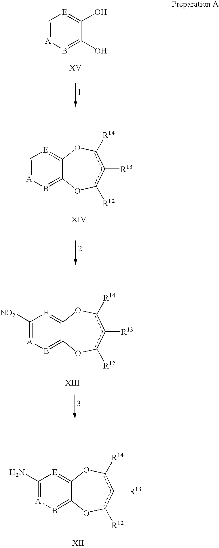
C1=[A]B=C(O)C(O)=[E]1.C1=[A]B=C2C(=[E]1)Oc([R14])c([R13])c([R12])O2.C1([NO2])=[A]B=C2C(=[E]1)Oc([R14])c([R13])c([R12])O2.C1(N)=[A]B=C2C(=[E]1)Oc([R14])c([R13])c([R12])O2
